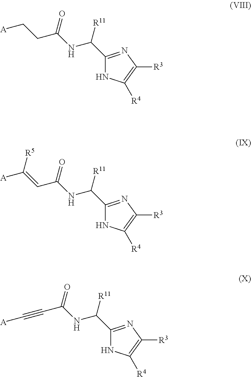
C1(C(NC(CC[A])=O)[R11])=NC([R3])=C([R4])N1.C1(C(NC(C=C([A])[R5])=O)[R11])=NC([R3])=C([R4])N1.C1(C(NC(C#C[A])=O)[R11])=NC([R3])=C([R4])N1
